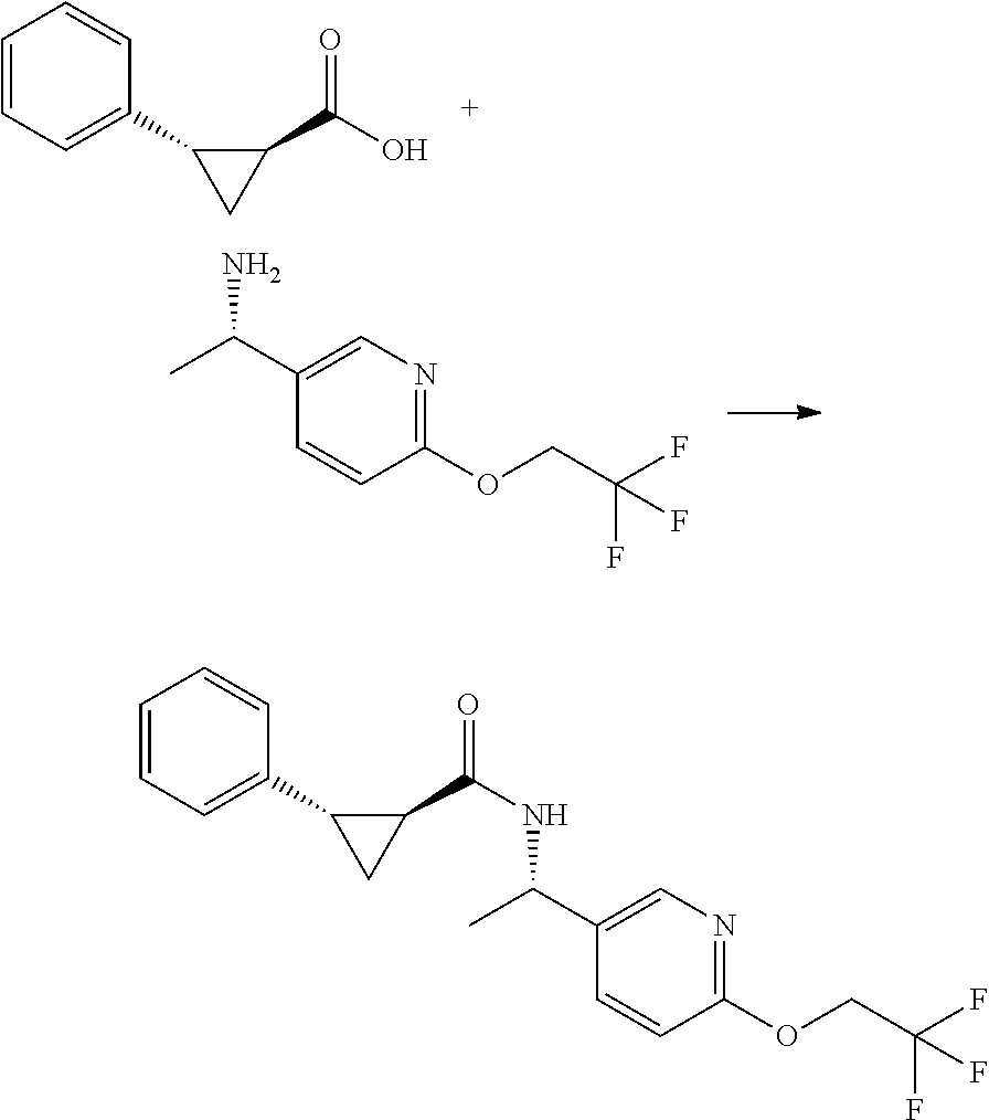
C1=CC=C(C2CC2C(O)=O)C=C1.C1(OCC(F)(F)F)=NC=C(C(C)N)C=C1.C1=CC=C(C2CC2C(=O)NC(C2=CN=C(OCC(F)(F)F)C=C2)C)C=C1
